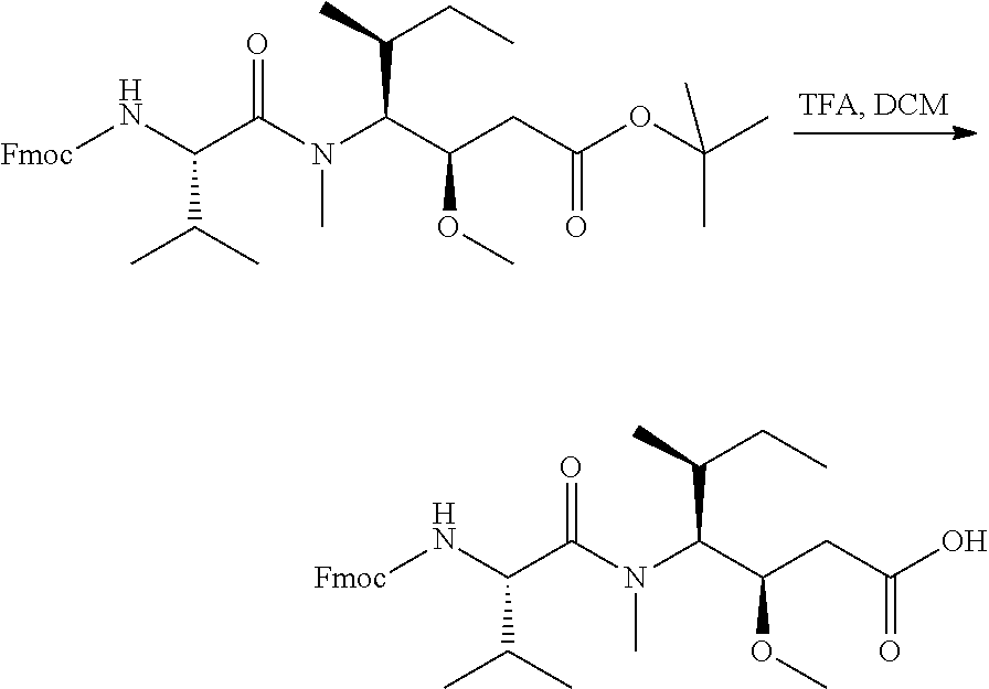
C(C(CC(OC(C)(C)C)=O)OC)(C(C)CC)N(C(C(N[Fmoc])C(C)C)=O)C.C(C(CC(O)=O)OC)(C(C)CC)N(C(C(N[Fmoc])C(C)C)=O)C
